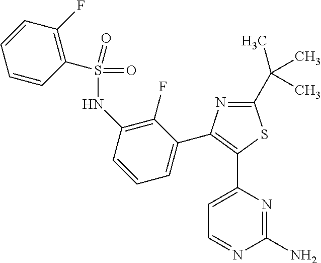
C1(C(C)(C)C)=NC(C2=CC=CC(NS(=O)(=O)C3=C(F)C=CC=C3)=C2F)=C(C2=CC=NC(N)=N2)S1
